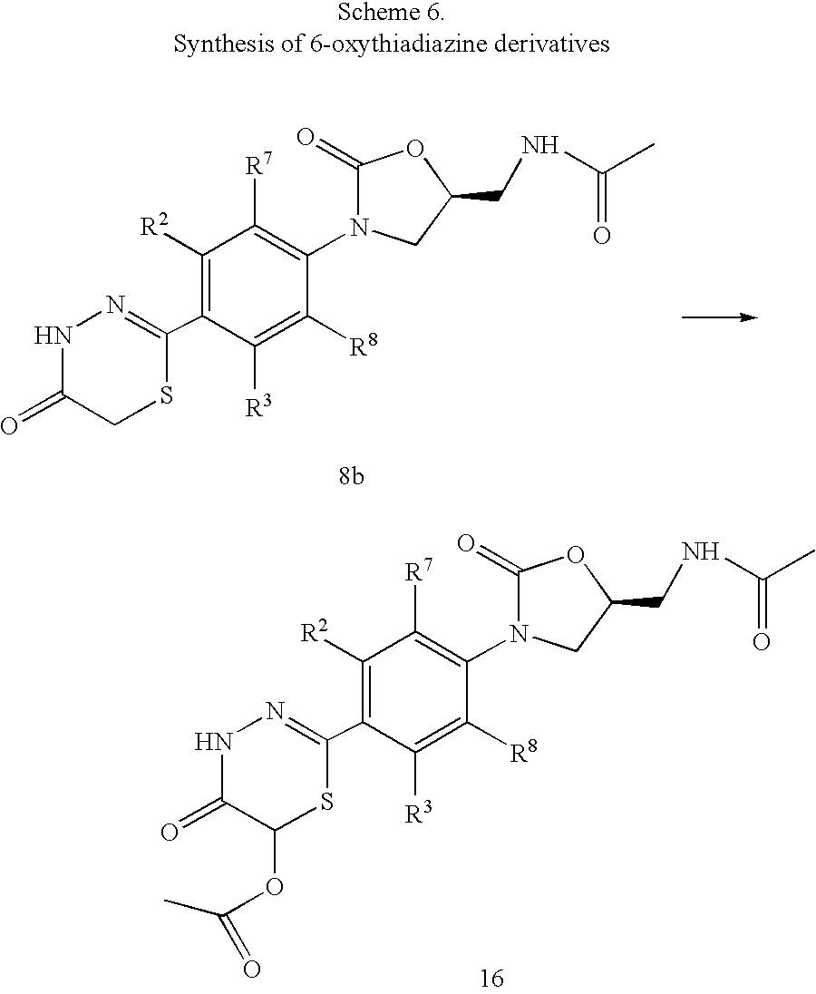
C1([R2])=C(C2=NNC(=O)CS2)C([R3])=C([R8])C(N2C(=O)OC(CNC(C)=O)C2)=C1[R7].C1([R2])=C(C2=NNC(=O)C(OC(=O)C)S2)C([R3])=C([R8])C(N2C(=O)OC(CNC(C)=O)C2)=C1[R7]
